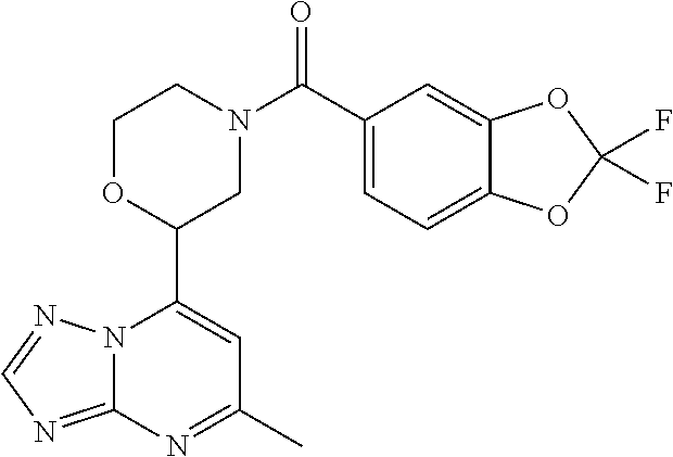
N12C(=NC=N1)N=C(C)C=C2C1CN(C(=O)C2=CC=C3C(=C2)OC(F)(F)O3)CCO1
